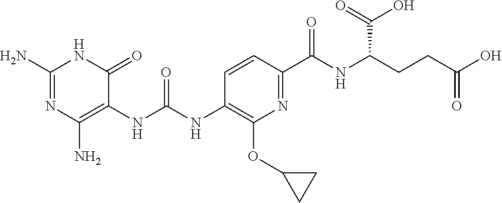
O(C1CC1)C1=C(NC(NC2=C(N)N=C(N)NC2=O)=O)C=CC(C(=O)NC(C(=O)O)CCC(=O)O)=N1
